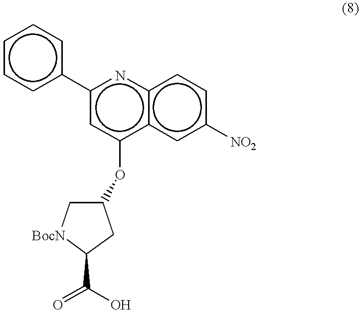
C1(Oc2c3c(nc(-c4ccccc4)c2)ccc([NO2])c3)C[BocN]C(C(=O)O)C1
